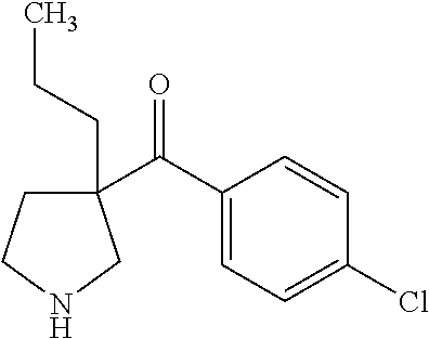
C1(C(C2=CC=C(Cl)C=C2)=O)(CCC)CCNC1
